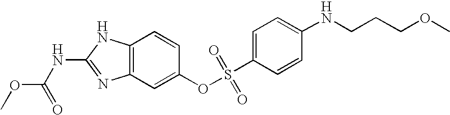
C12=C(C=C(OS(C3=CC=C(NCCCOC)C=C3)(=O)=O)C=C1)N=C(NC(OC)=O)N2
